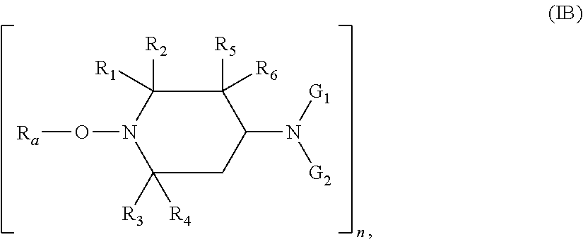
C1([R5])([R6])C([R2])([R1])N(O[Ra])C([R3])([R4])CC1N([G1])[G2]
